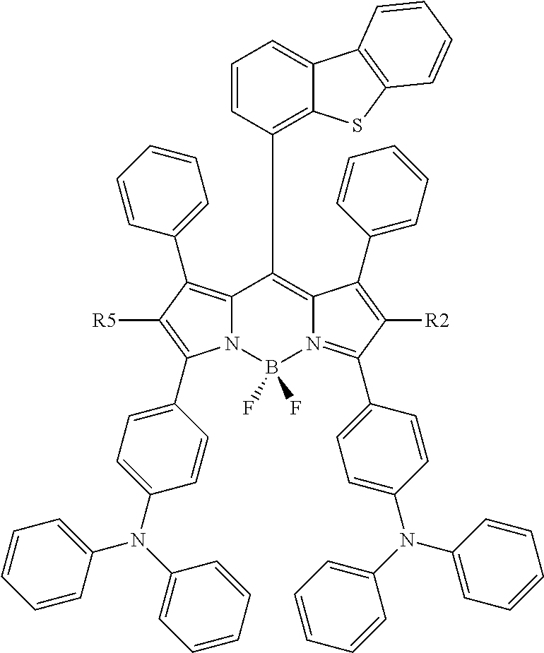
N12C(=C(C3=CC=CC=C3)C([R5])=C1C1=CC=C(N(C3=CC=CC=C3)C3=CC=CC=C3)C=C1)C(C1=C3C(=CC=C1)C1=C(S3)C=CC=C1)=C1N(=C(C3=CC=C(N(C4=CC=CC=C4)C4=CC=CC=C4)C=C3)C([R2])=C1C1=CC=CC=C1)B2(F)F
